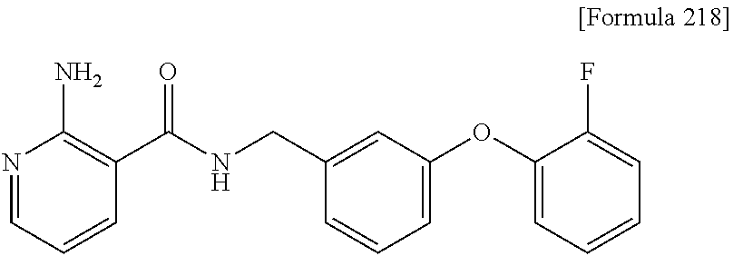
N1=CC=CC(C(NCC2=CC(OC3=CC=CC=C3F)=CC=C2)=O)=C1N
